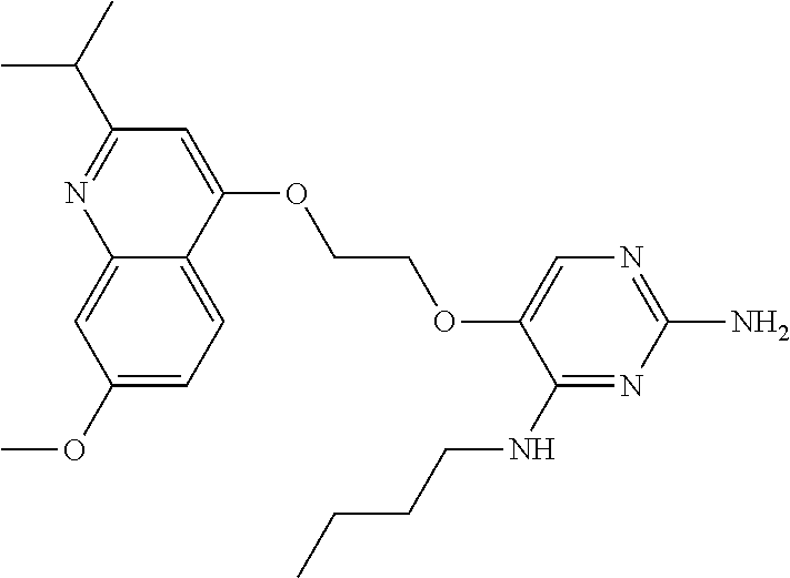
C1(OCCOC2=CC(C(C)C)=NC3=CC(OC)=CC=C23)=CN=C(N)N=C1NCCCC
